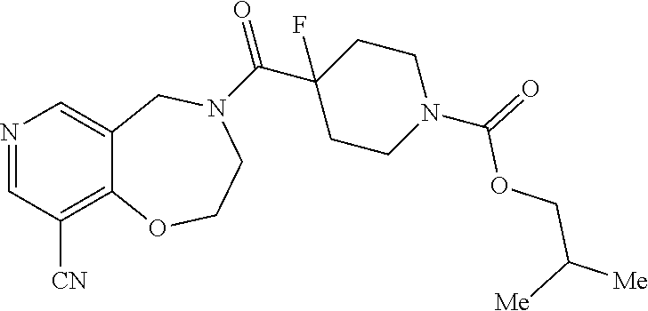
N1=CC([CN])=C2C(=C1)CN(C(C1(F)CCN(C(OCC([Me])[Me])=O)CC1)=O)CCO2
